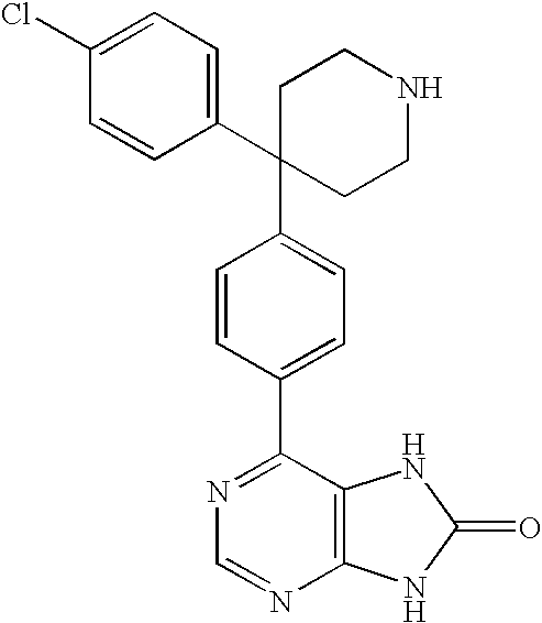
C1(C2(C3=CC=C(C4=NC=NC5=C4NC(=O)N5)C=C3)CCNCC2)=CC=C(Cl)C=C1
